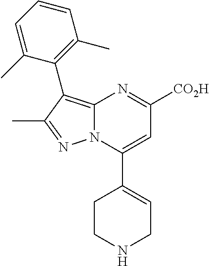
C1(C2=CC([CO2H])=NC3=C(C4=C(C)C=CC=C4C)C(C)=NN23)=CCNCC1
